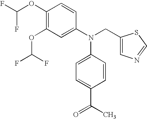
C1(OC(F)F)=C(OC(F)F)C=C(N(CC2=CN=CS2)C2=CC=C(C(C)=O)C=C2)C=C1
